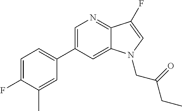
C1=C(C2=CC=C(F)C(C)=C2)C=C2C(=N1)C(F)=CN2CC(CC)=O
